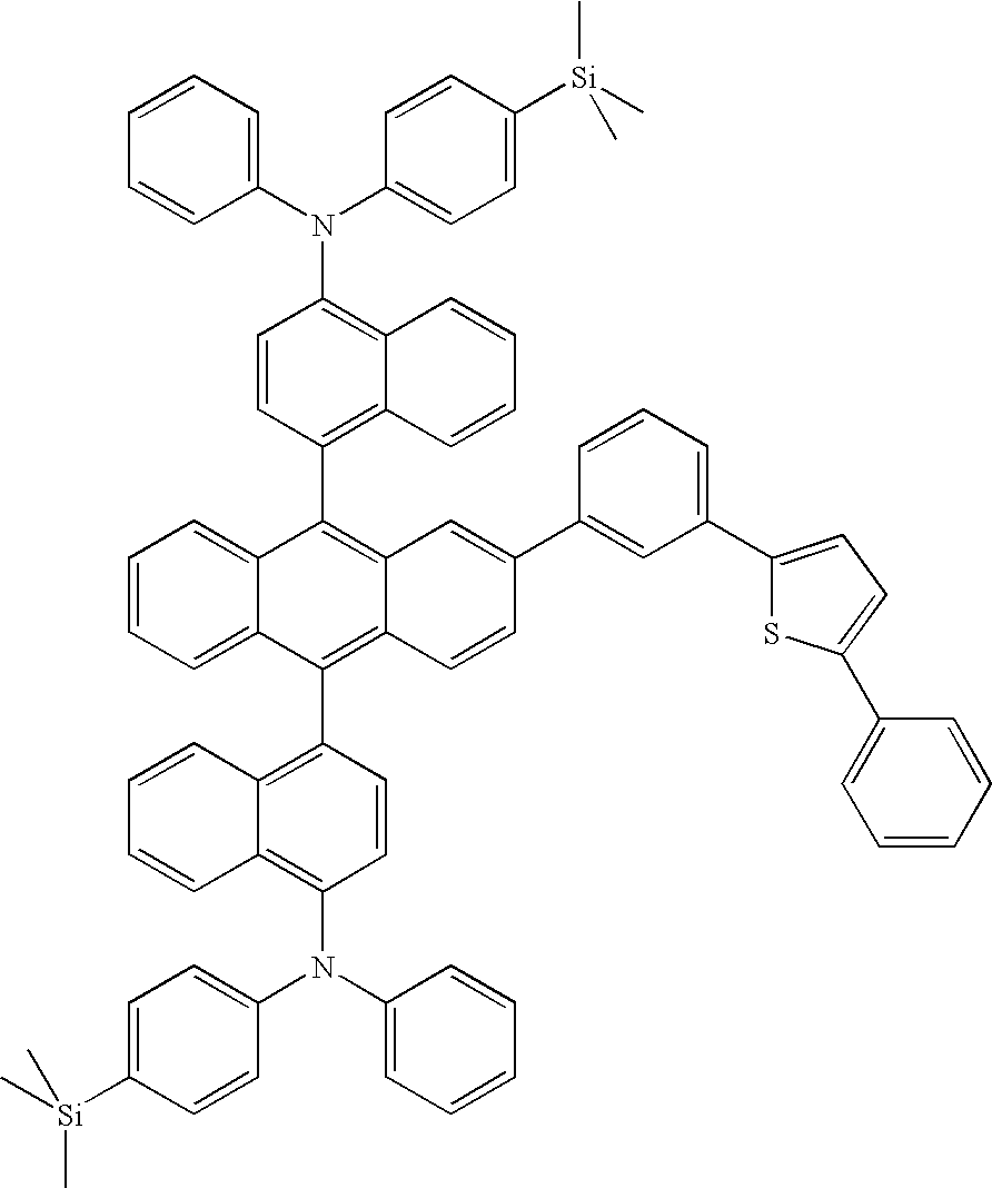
C1=CC=C2C(=C1)C(C1=C3C(=C(N(C4=CC=C([Si](C)(C)C)C=C4)C4=CC=CC=C4)C=C1)C=CC=C3)=C1C(=C2C2=C3C(=C(N(C4=CC=CC=C4)C4=CC=C([Si](C)(C)C)C=C4)C=C2)C=CC=C3)C=CC(C2=CC(C3=CC=C(C4=CC=CC=C4)S3)=CC=C2)=C1
